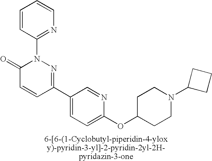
C1=CC(N2C(=O)C=CC(C3=CC=C(OC4CCN(C5CCC5)CC4)N=C3)=N2)=NC=C1
